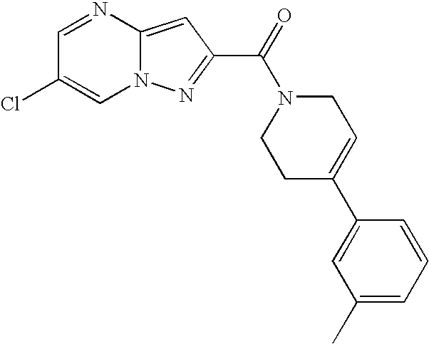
C1=NC2=CC(C(=O)N3CCC(C4=CC(C)=CC=C4)=CC3)=NN2C=C1Cl
